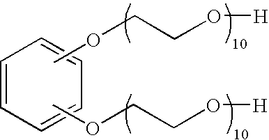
C1=CC=CC=C1.C(CO[H])OC.C(CO[H])OC
